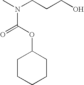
C1CCCCC1OC(N(CCCO)C)=O
